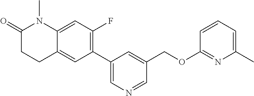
C1(C2=C(F)C=C3C(=C2)CCC(=O)N3C)=CN=CC(COC2=NC(C)=CC=C2)=C1
